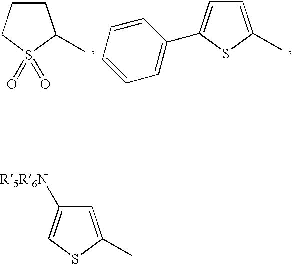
C1=CC=CC=C1C1=CC=C(C)S1.C1CCS(=O)(=O)C1C.C1=C(C)SC=C1[R5R6N]
